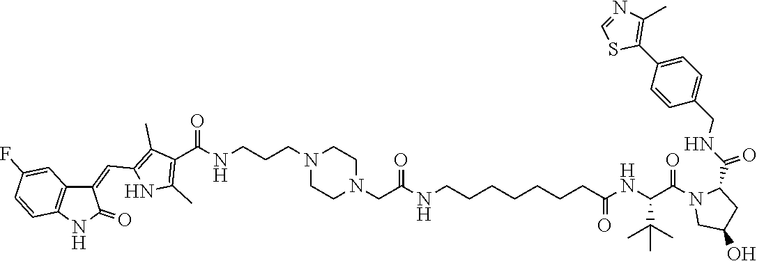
C1=NC(C)=C(C2=CC=C(CNC(=O)C3N(C(C(C(C)(C)C)NC(=O)CCCCCCCNC(CN4CCN(CCCNC(C5=C(C)NC(C=C6C7=C(C=CC(F)=C7)NC6=O)=C5C)=O)CC4)=O)=O)CC(O)C3)C=C2)S1
